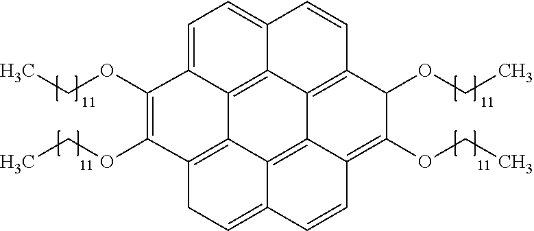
C12=C3C(OCC)C(OCC)=C4C1=C1C5=C(C(OCC)=C(OCC)C6=CC=C(C2=C56)C=C3)CC=C1C=C4
